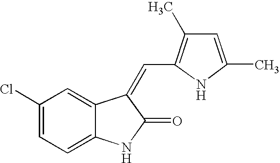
C1(Cl)=CC=C2C(=C1)C(=CC1=C(C)C=C(C)N1)C(=O)N2
